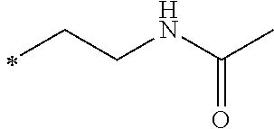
C(C)CNC(=O)C
